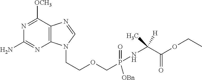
C1(N)=NC2=C(C([OCH3])=N1)N=CN2CCOCP(=O)([OBn])NC(C(OCC)=O)(C)[H]
